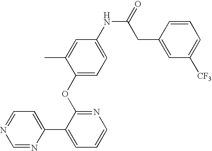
C1(NC(=O)CC2=CC([CF3])=CC=C2)=CC=C(OC2=NC=CC=C2C2=CC=NC=N2)C(C)=C1
